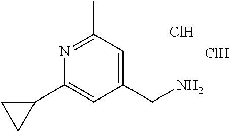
N1=C(C)C=C(CN)C=C1C1CC1.Cl.Cl
